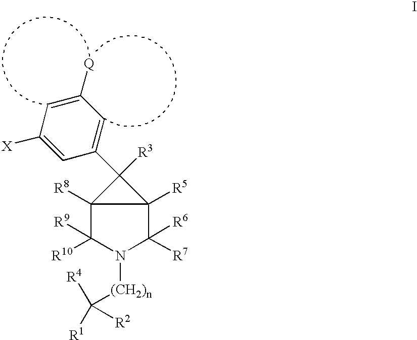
C1=C([Q])C=C(C2([R3])C3([R8])C([R9])([R10])N([(CH2)n]C([R2])([R4])[R1])C([R6])([R7])C23[R5])C=C1[X]
